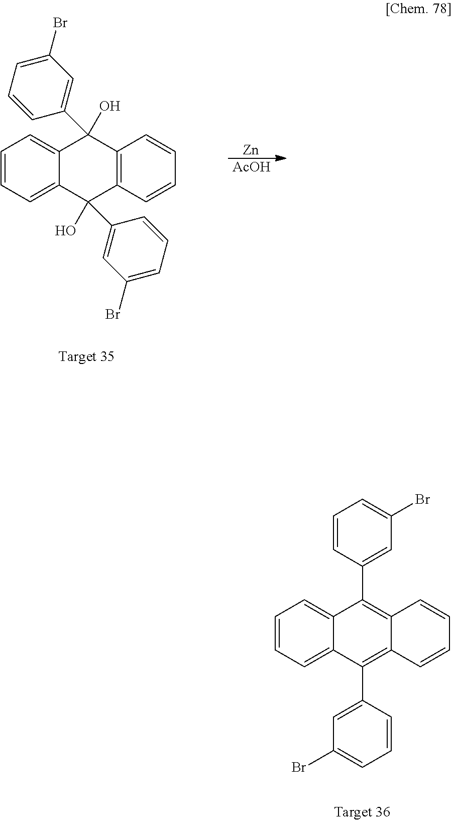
C12=CC=CC=C1C(O)(C1=CC(Br)=CC=C1)C1=C(C2(O)C2=CC(Br)=CC=C2)C=CC=C1.[Zn].[AcOH].C1=CC=C2C(=C1)C(C1=CC(Br)=CC=C1)=C1C(=C2C2=CC(Br)=CC=C2)C=CC=C1
